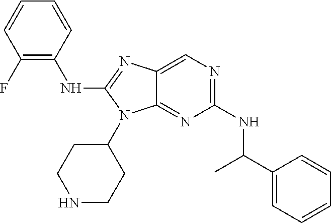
C1(NC(C2=CC=CC=C2)C)=NC=C2C(=N1)N(C1CCNCC1)C(NC1=C(F)C=CC=C1)=N2
